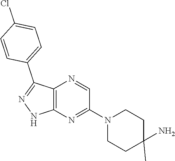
C12=C(N=C(N3CCC(C)(N)CC3)C=N1)NN=C2C1=CC=C(Cl)C=C1
